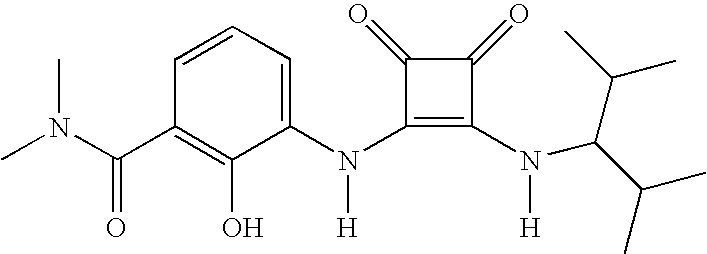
CN(C(C1=C(O)C(N(C2=C(N([H])C(C(C)C)C(C)C)C(=O)C2=O)[H])=CC=C1)=O)C
